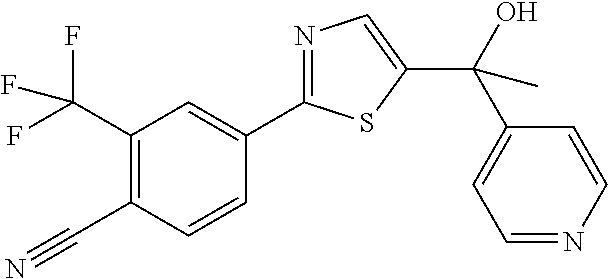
C1(C(F)(F)F)=C(C#N)C=CC(C2=NC=C(C(O)(C3=CC=NC=C3)C)S2)=C1
